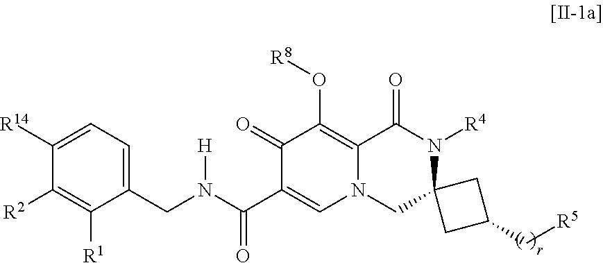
C1([R14])=CC=C(CN(C(C2=CN3C(=C(O[R8])C2=O)C(=O)N([R4])C2(C3)CC(C[R5])C2)=O)[H])C([R1])=C1[R2]
